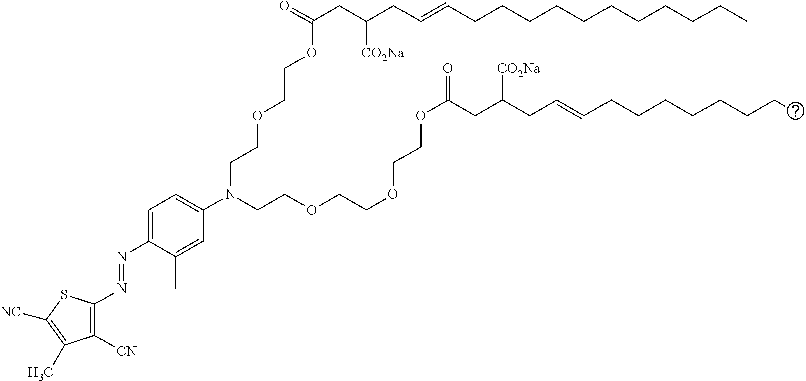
O(CCOCCN(C1=CC=C(N=NC2=C([CN])C(C)=C([NC])S2)C(C)=C1)CCOCCOCCOC(=O)CC(CC=CCCCCCCCC)[CO2Na])C(=O)CC(CC=CCCCCCCCCCCC)[CO2Na]
